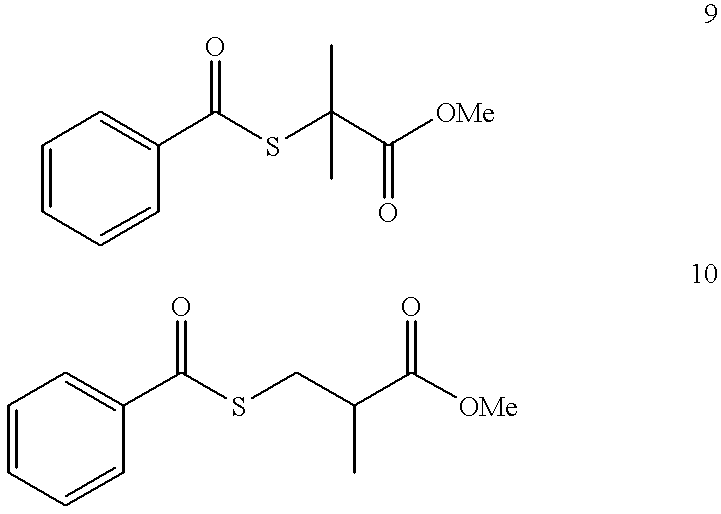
C1=CC=CC(C(SC(C([OMe])=O)(C)C)=O)=C1.C1=CC=CC(C(SCC(C([OMe])=O)C)=O)=C1
